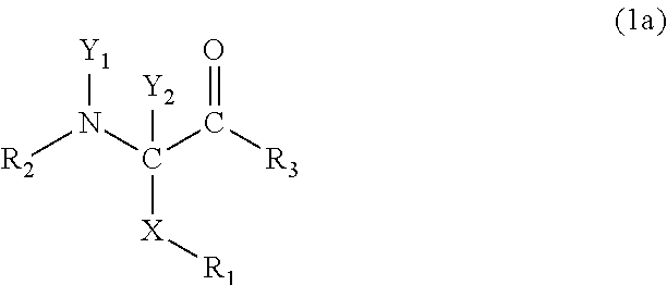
[R2]N([Y1])C(C([R3])=O)([Y2])[X][R1]
